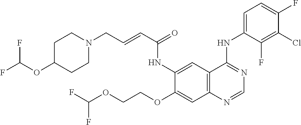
FC(OCCOC1=CC2=C(C=C1NC(C=CCN1CCC(OC(F)F)CC1)=O)C(NC1=CC=C(F)C(Cl)=C1F)=NC=N2)F
